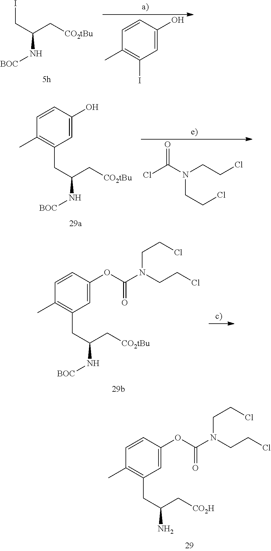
C(C(C[CO2tBu])N[BOC])I.C1=C(O)C=CC(C)=C1I.C(C(C[CO2tBu])N[BOC])C1=C(C)C=CC(O)=C1.ClC(N(CCCl)CCCl)=O.C(C(C[CO2tBu])N[BOC])C1=C(C)C=CC(OC(N(CCCl)CCCl)=O)=C1.C(C(C[CO2H])N)C1=C(C)C=CC(OC(N(CCCl)CCCl)=O)=C1
